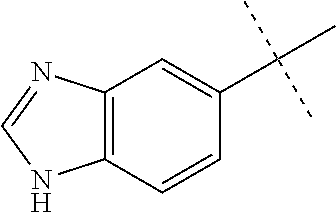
C12=C(N=CN1)C=C(C(C)(C)C)C=C2
